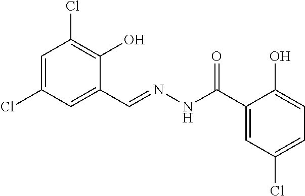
C1=C(Cl)C=C(C=NNC(C2=CC(Cl)=CC=C2O)=O)C(O)=C1Cl
